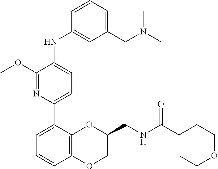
CN(CC1=CC=CC(NC2=CC=C(C3=CC=CC4=C3OC(CNC(C3CCOCC3)=O)CO4)N=C2OC)=C1)C
